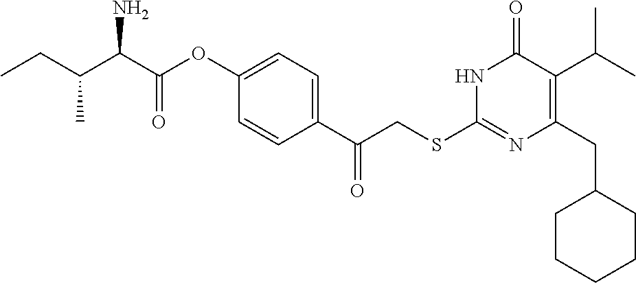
N1C(SCC(C2=CC=C(OC(C(C(CC)C)N)=O)C=C2)=O)=NC(CC2CCCCC2)=C(C(C)C)C1=O
